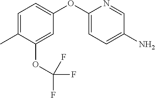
C1=C(OC2=CC=C(N)C=N2)C=C(OC(F)(F)F)C(C)=C1
